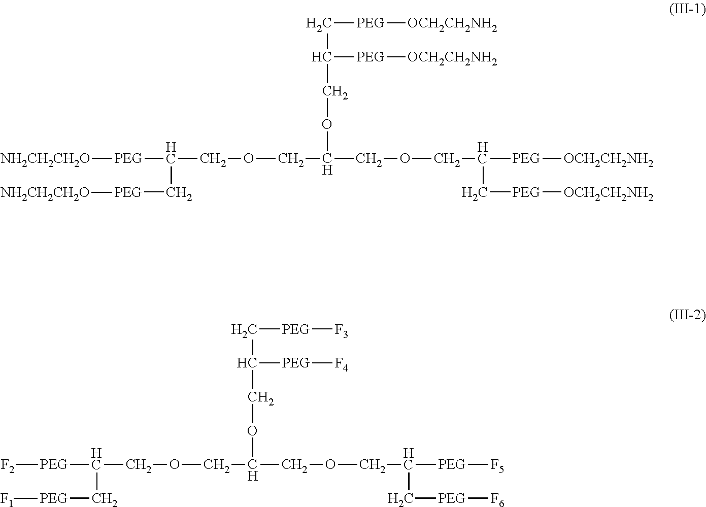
[NH2CH2CH2O][PEG]C(COCC(COCC([PEG][OCH2CH2NH2])C[PEG][OCH2CH2NH2])OCC(C[PEG][OCH2CH2NH2])[PEG][OCH2CH2NH2])C[PEG][NH2CH2CH2O].[F2][PEG]C(COCC(COCC([PEG][F5])C[PEG][F6])OCC(C[PEG][F3])[PEG][F4])C[PEG][F1]
